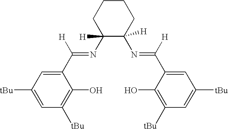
C1(C(=NC2([H])C(N=C(C3=CC([tBu])=CC([tBu])=C3O)[H])([H])CCCC2)[H])=CC([tBu])=CC([tBu])=C1O
